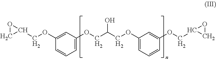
C1(OCC2OC2)=CC(OCC(COC2=CC=CC(OCC3CO3)=C2)O)=CC=C1
